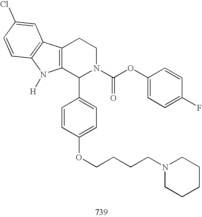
C12=C(C(C3=CC=C(OCCCCN4CCCCC4)C=C3)N(C(OC3=CC=C(F)C=C3)=O)CC1)N([H])C1=C2C=C(Cl)C=C1
